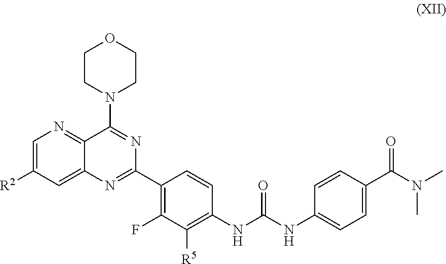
C1=C([R2])C=C2C(=N1)C(N1CCOCC1)=NC(C1=C(F)C([R5])=C(NC(NC3=CC=C(C(N(C)C)=O)C=C3)=O)C=C1)=N2
